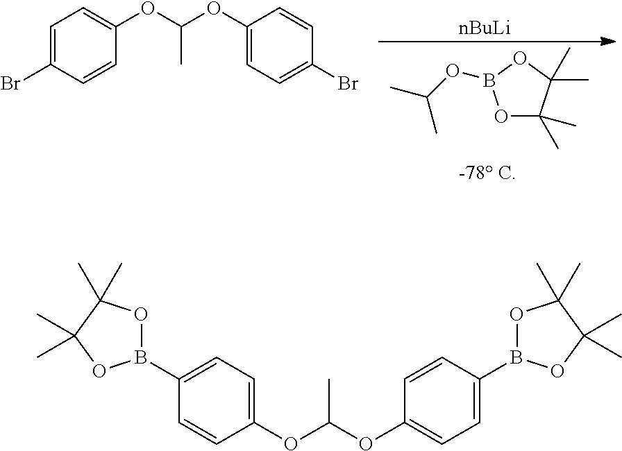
C1=C(Br)C=CC(OC(OC2=CC=C(Br)C=C2)C)=C1.O1C(C)(C)C(C)(C)OB1OC(C)C.[nBuLi].C1=C(B2OC(C)(C)C(C)(C)O2)C=CC(OC(OC2=CC=C(B3OC(C)(C)C(C)(C)O3)C=C2)C)=C1
